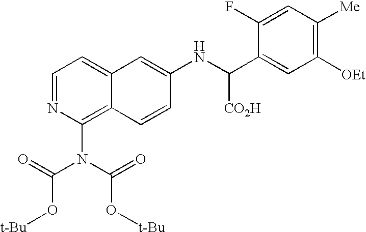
C1=NC(N(C(=O)O[t-Bu])C(=O)O[t-Bu])=C2C(=C1)C=C(NC(C1=CC([OEt])=C([Me])C=C1F)[CO2H])C=C2
